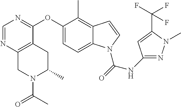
O(C1=CC=C2C(=C1C)C=CN2C(=O)NC1=NN(C)C(C(F)(F)F)=C1)C1=NC=NC2=C1CC(C)N(C(=O)C)C2
